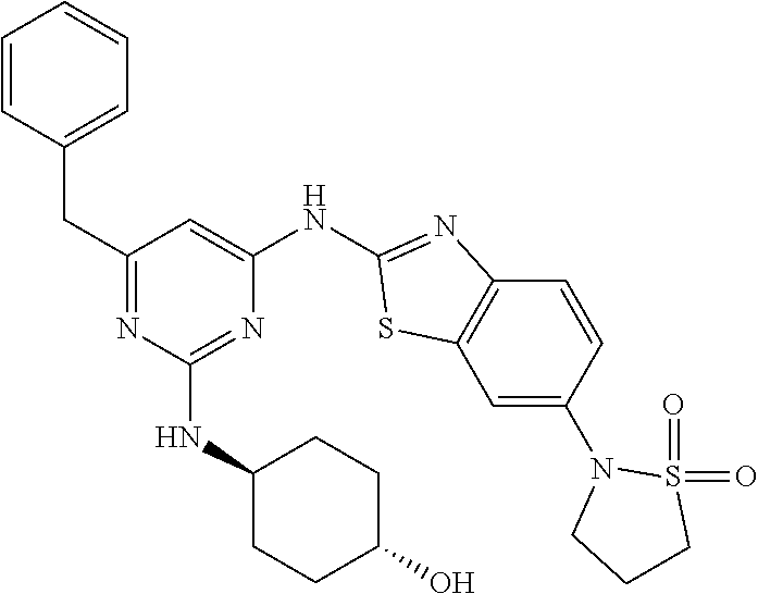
C1=CC(CC2=NC(NC3CCC(O)CC3)=NC(NC3=NC4=C(C=C(N5CCCS5(=O)=O)C=C4)S3)=C2)=CC=C1
